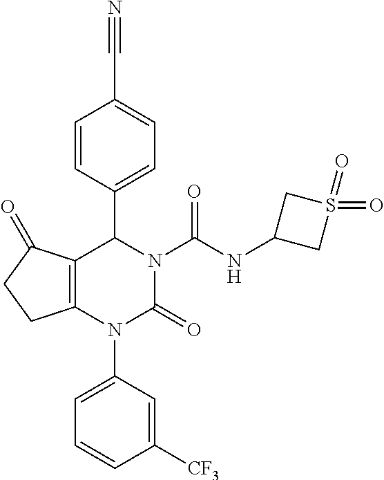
C12=C(N(C3=CC=CC([CF3])=C3)C(=O)N(C(NC3CS(=O)(=O)C3)=O)C1C1=CC=C(C#N)C=C1)CCC2=O
